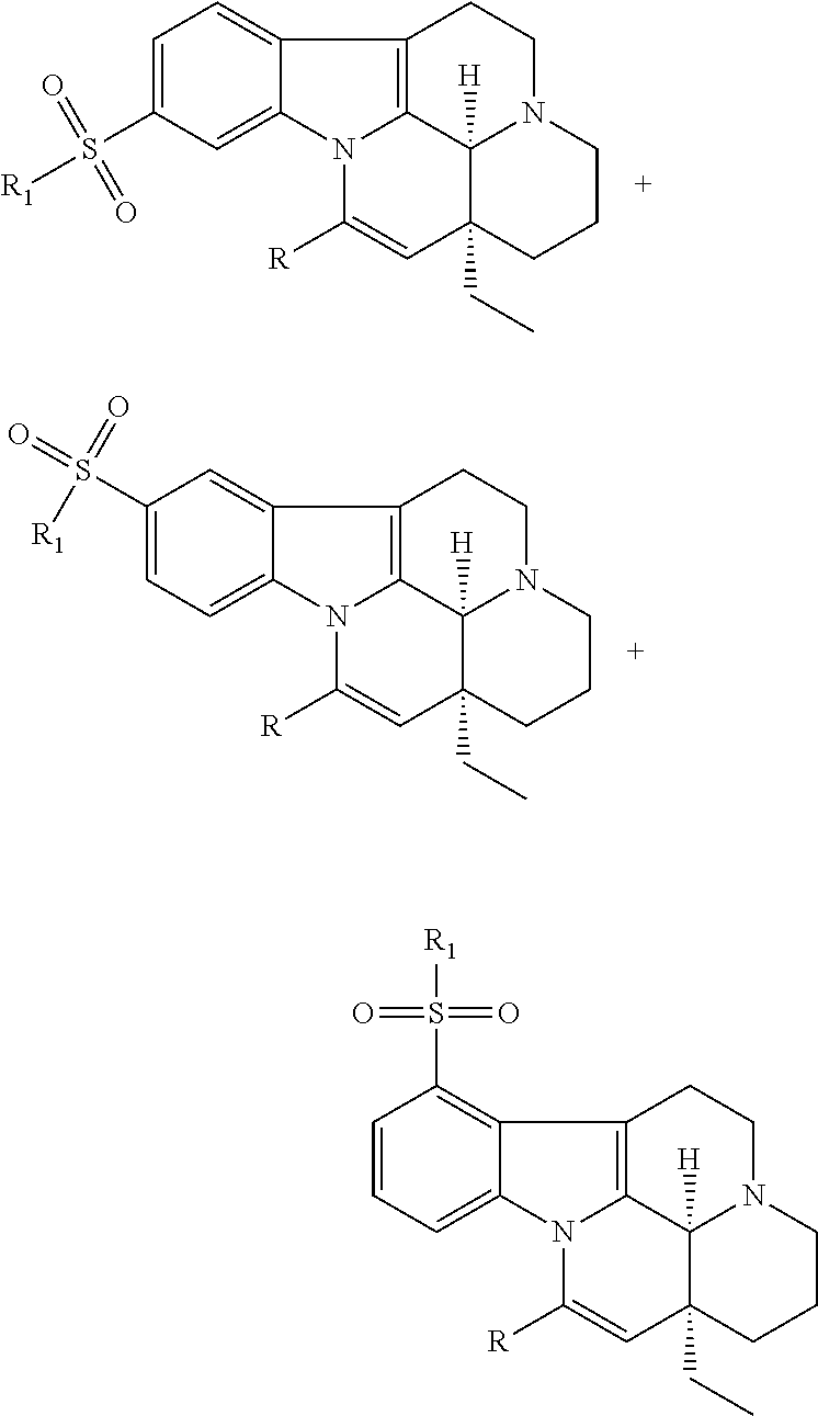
C1=CC=C2C(=C1S([R1])(=O)=O)C1=C3N2C([R])=CC2(CC)C3([H])N(CC1)CCC2.C1=C(S([R1])(=O)=O)C=C2C(=C1)C1=C3N2C([R])=CC2(CC)C3([H])N(CC1)CCC2.C1(S(=O)(=O)[R1])=CC=C2C(=C1)C1=C3N2C([R])=CC2(CC)C3([H])N(CC1)CCC2
